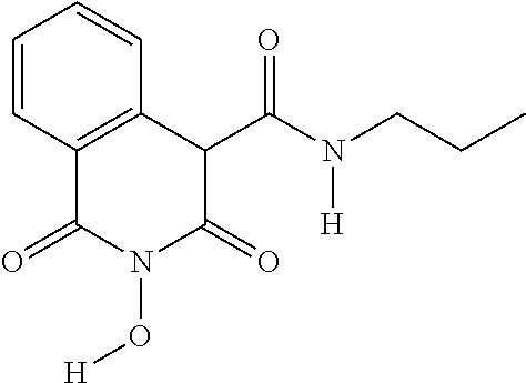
C1=CC2=C(C=C1)C(C(=O)N([H])CCC)C(=O)N(O[H])C2=O
